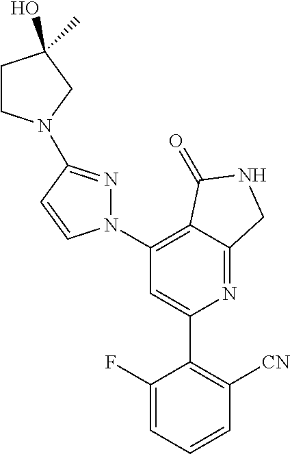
C1(C2=C([CN])C=CC=C2F)=CC(N2N=C(N3CCC(O)(C)C3)C=C2)=C2C(=N1)CNC2=O
